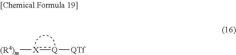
[(R4)m][X]:[Q][QTf]
